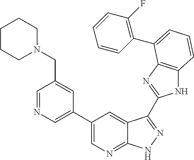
C1(C2=CN=CC(CN3CCCCC3)=C2)=CN=C2C(=C1)C(C1=NC3=C(N1)C=CC=C3C1=C(F)C=CC=C1)=NN2
